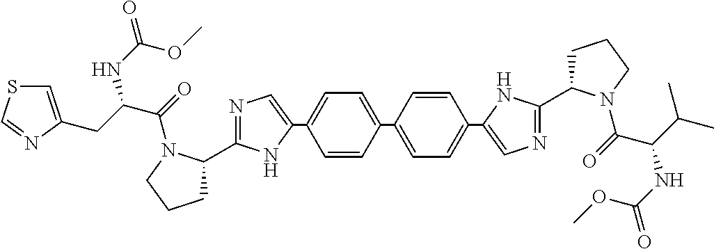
C1=CC(C2=CC=C(C3=CN=C(C4CCCN4C(=O)C(CC4=CSC=N4)NC(=O)OC)N3)C=C2)=CC=C1C1=CN=C(C2CCCN2C(=O)C(C(C)C)NC(OC)=O)N1
